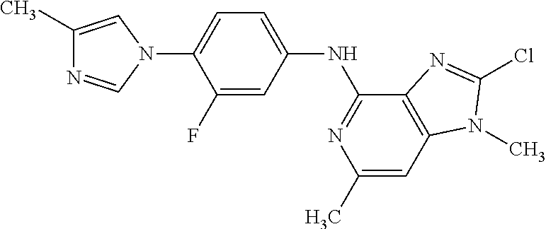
C1(C)=CN(C2=CC=C(NC3=NC(C)=CC4=C3N=C(Cl)N4C)C=C2F)C=N1
